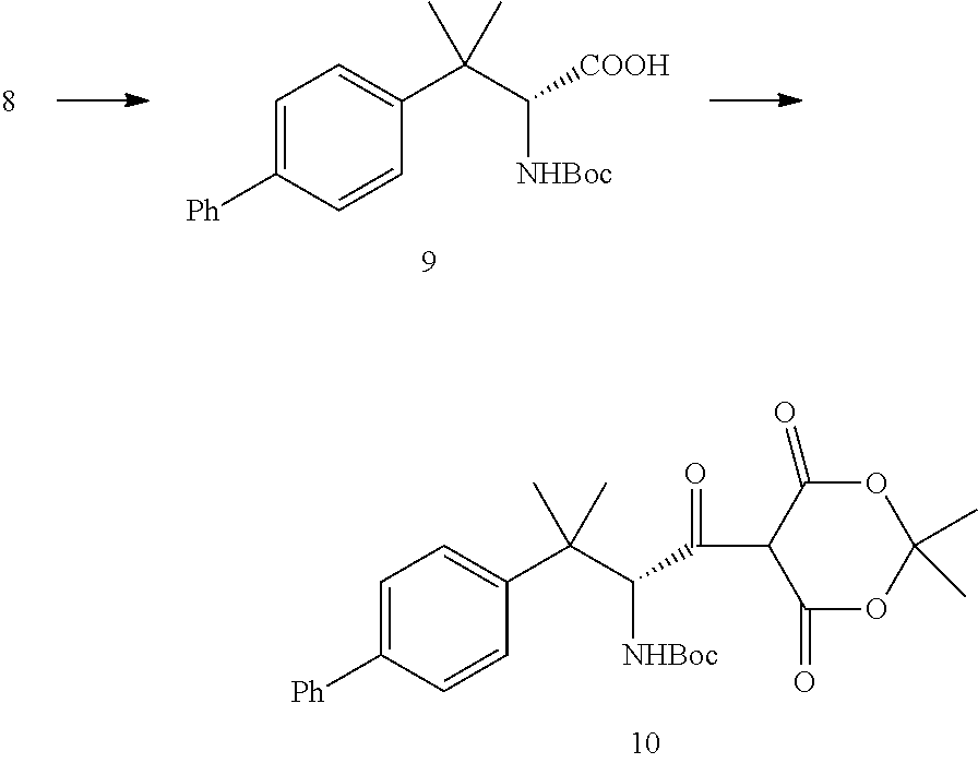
C1=C([Ph])C=CC(C(C([NHBoc])C(=O)C2C(=O)OC(C)(C)OC2=O)(C)C)=C1.C1=C([Ph])C=CC(C(C([NHBoc])[COOH])(C)C)=C1
